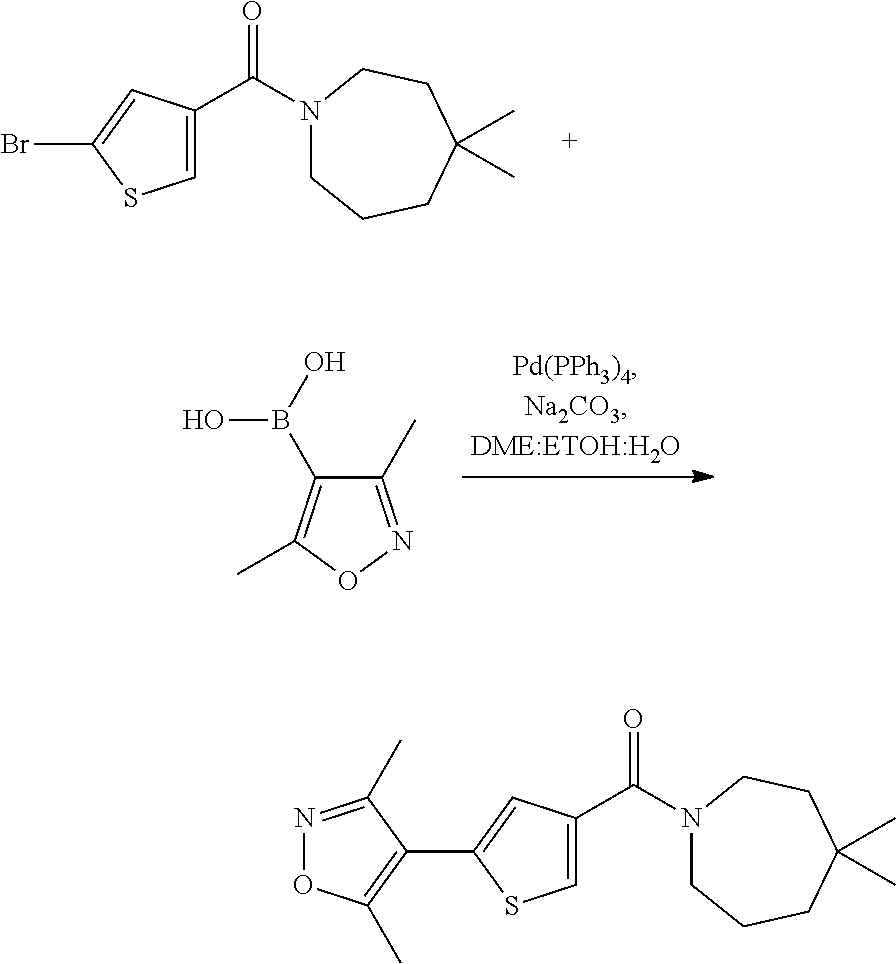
C1=C(C(N2CCCC(C)(C)CC2)=O)C=C(Br)S1.C1(C)=NOC(C)=C1B(O)O.N1=C(C)C(C2=CC(C(N3CCCC(C)(C)CC3)=O)=CS2)=C(C)O1
